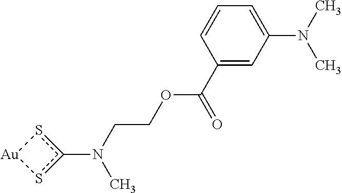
C(CN(C)c1s[Au]s1)OC(C1=CC(N(C)C)=CC=C1)=O
